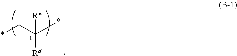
*CC(*)([Rw])[Rd]
